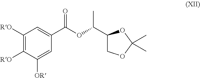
C1([RO])=C([RO])C([OR])=CC(C(OC(C2COC(C)(C)O2)C)=O)=C1
